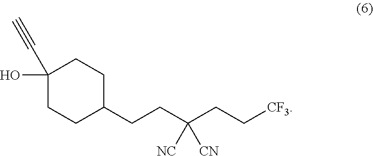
C1(O)(C#C)CCC(CCC(CC[CF3])([CN])[NC])CC1
